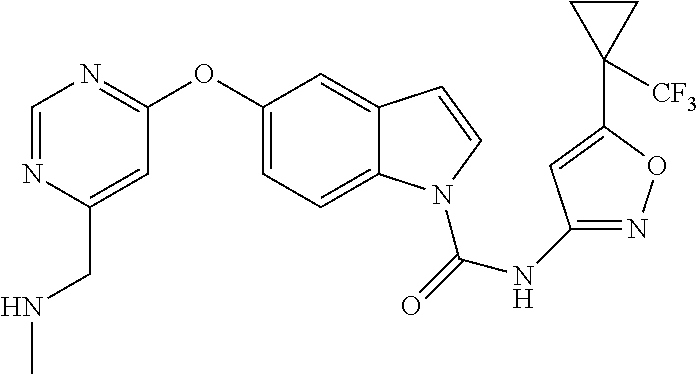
C1(OC2=NC=NC(CNC)=C2)=CC=C2C(=C1)C=CN2C(=O)NC1=NOC(C2([CF3])CC2)=C1
